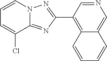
C1(C2=C3C(=CN=C2)C=CC=C3)=NN2C(=N1)C(Cl)=CC=C2
